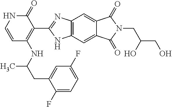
C1=CNC(=O)C(C2=NC3=C(N2)C=C2C(=C3)C(=O)N(CC(CO)O)C2=O)=C1NC(CC1=CC(F)=CC=C1F)C
